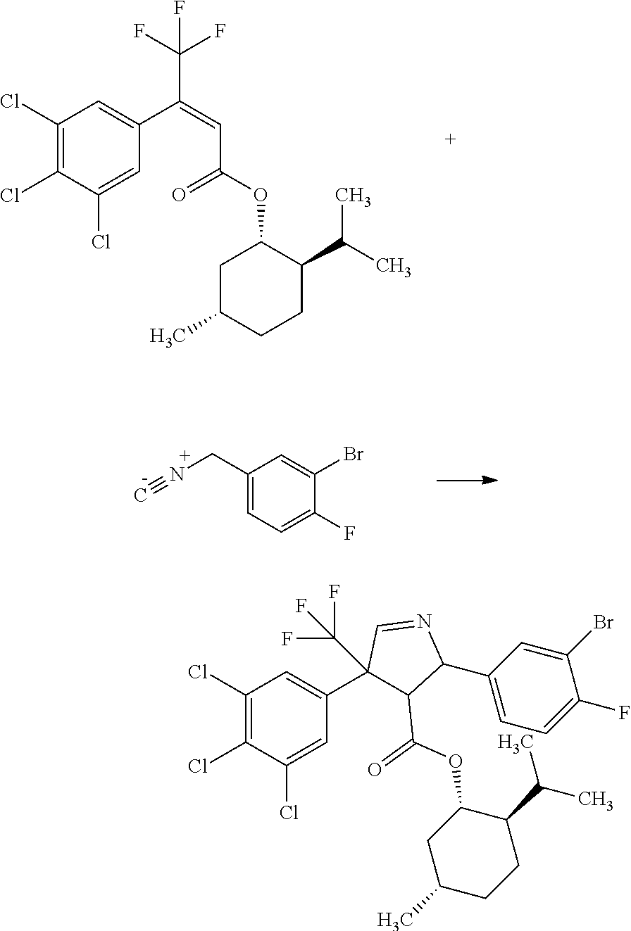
C1(Cl)=CC(C2(C(F)(F)F)C(C(=O)OC3CC(C)CCC3C(C)C)C(C3=CC=C(F)C(Br)=C3)N=C2)=CC(Cl)=C1Cl.C1(Cl)=CC(C(=CC(=O)OC2CC(C)CCC2C(C)C)C(F)(F)F)=CC(Cl)=C1Cl.C1(CN#C)=CC=C(F)C(Br)=C1
